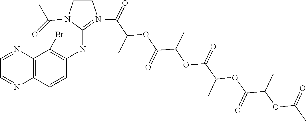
C1CN(C(C)=O)C(NC2=C(Br)C3=C(C=C2)N=CC=N3)=N1C(=O)C(C)OC(C(OC(C(C)OC(C(OC(C)=O)C)=O)=O)C)=O
